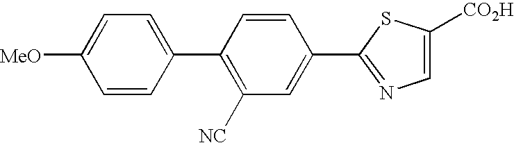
C1=CC(C2=C([NC])C=C(C3=NC=C([CO2H])S3)C=C2)=CC=C1[MeO]
